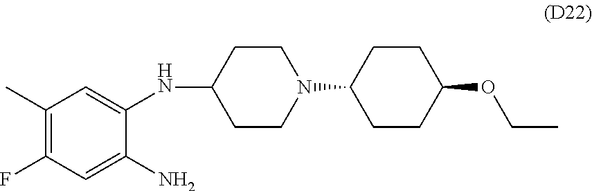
C1(C)=C(F)C=C(N)C(NC2CCN(C3CCC(OCC)CC3)CC2)=C1
